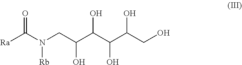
[Ra]C(N(CC(C(C(C(CO)O)O)O)O)[Rb])=O
